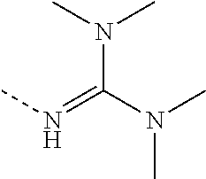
CN=C(N(C)C)N(C)C
